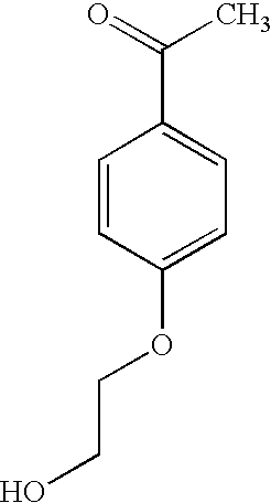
C1=CC(OCCO)=CC=C1C(=O)C
